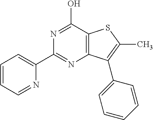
C1(C2=NC3=C(C(O)=N2)SC(C)=C3C2=CC=CC=C2)=CC=CC=N1
